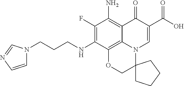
C(NC1=C(F)C(N)=C2C(=O)C(C(=O)O)=CN3C2=C1OCC31CCCC1)CCN1C=CN=C1
